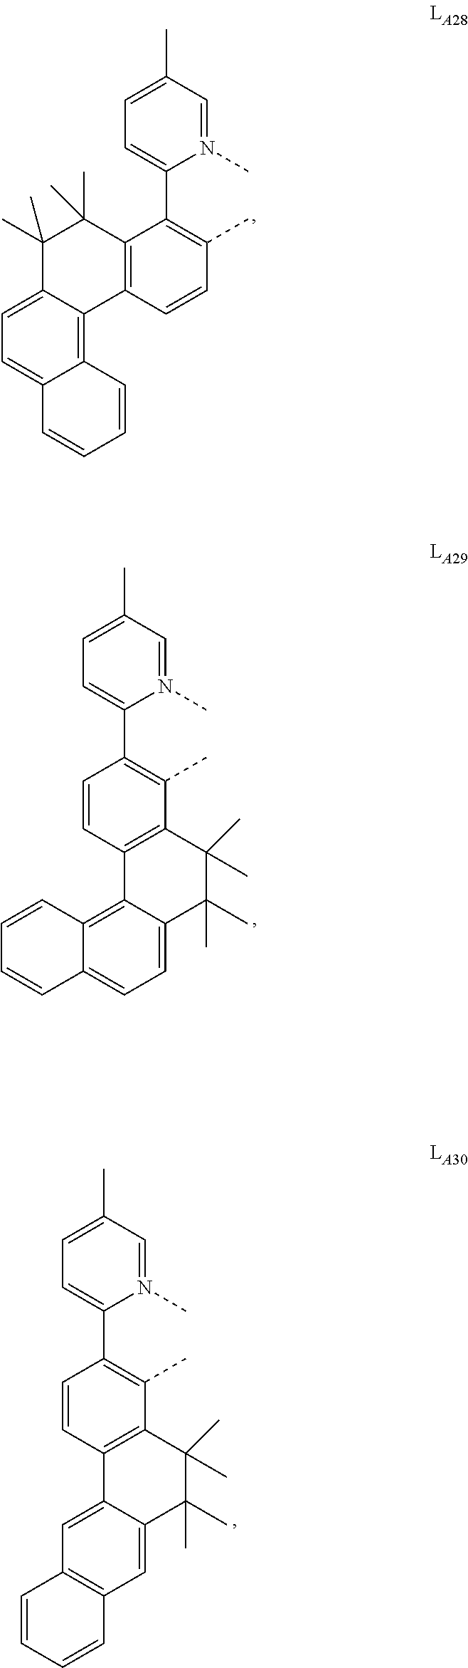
N1(C)=CC(C)=CC=C1C1=C(C)C=CC2=C1C(C)(C)C(C)(C)C1=CC=C3C(=C21)C=CC=C3.N1(C)=CC(C)=CC=C1C1=C(C)C2=C(C=C1)C1=C3C(=CC=C1C(C)(C)C2(C)C)C=CC=C3.N1(C)=CC(C)=CC=C1C1=C(C)C2=C(C=C1)C1=CC3=C(C=C1C(C)(C)C2(C)C)C=CC=C3
